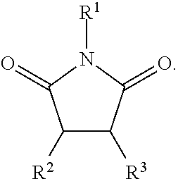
C1([R2])C([R3])C(=O)N([R1])C1=O
